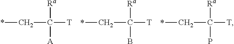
C(C([Ra])([T])[A])*.C(C([Ra])([T])B)*.C(C([Ra])([T])P)*
